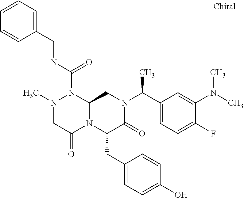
N1(C)CC(=O)N2C(N1C(NCC1=CC=CC=C1)=O)CN(C(C1=CC=C(F)C(N(C)C)=C1)C)C(=O)C2CC1=CC=C(O)C=C1
